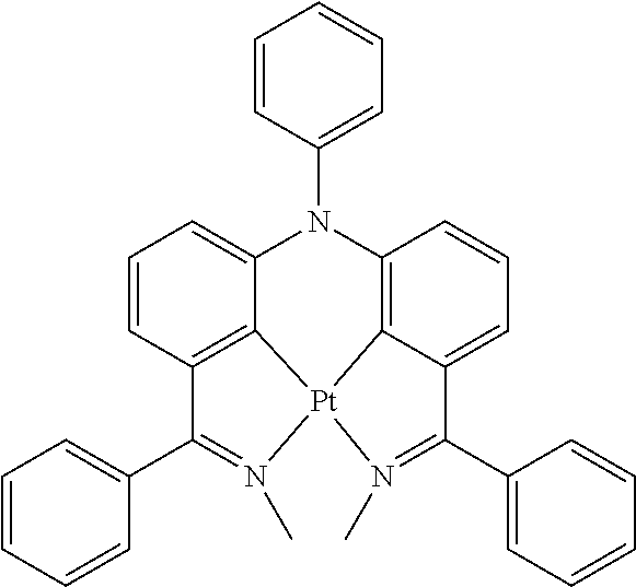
C1=CC2=C3C(=C1)N(C1=CC=CC=C1)C1=C4C(=CC=C1)C(C1=CC=CC=C1)=N(C)[Pt]34N(C)=C2C1=CC=CC=C1
